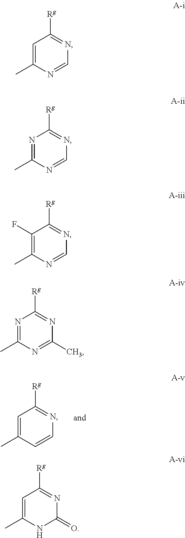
C1=C(C)C=CN=C1[Rg].C1=C(C)N=CN=C1[Rg].N1=C(C)N=CN=C1[Rg].C1(F)=C(C)N=CN=C1[Rg].N1=C(C)N=C(C)N=C1[Rg].C1=C(C)NC(=O)N=C1[Rg]
